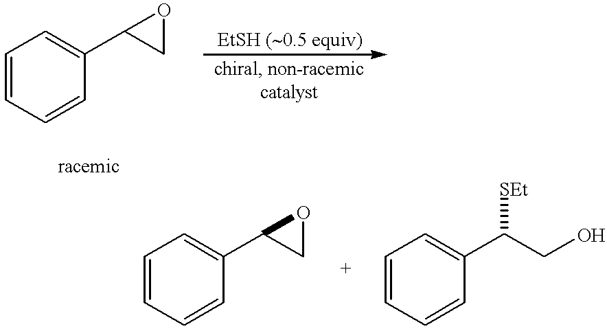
C1=CC=CC(C2CO2)=C1.C1=CC=CC(C2CO2)=C1.C1=CC=CC(C(CO)[SEt])=C1
